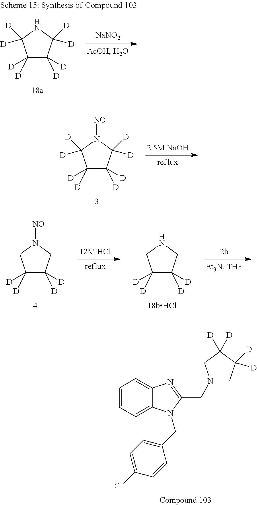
[2.5M NaOH].C1([D])([D])C([D])([D])C([D])([D])N([NO])C1([D])[D].[12M HCl].C1([D])([D])C([D])([D])CN([NO])C1.C1([D])([D])C([D])([D])CNC1.C1=CC=C2C(=C1)N=C(CN1CC([D])([D])C([D])([D])C1)N2CC1=CC=C(Cl)C=C1.[NaNO2].C1([D])([D])C([D])([D])C([D])([D])NC1([D])[D]
